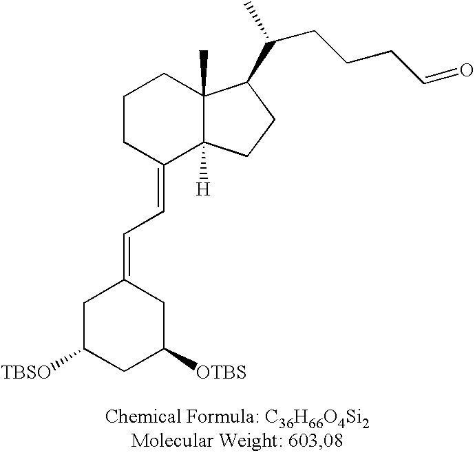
C1CC(=CC=C2CC([TBSO])CC([OTBS])C2)C2([H])C(C)(C1)C(C(C)CCCC=O)CC2
